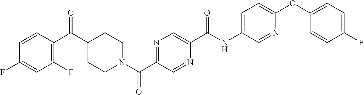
C1(F)=C(C(C2CCN(C(C3=NC=C(C(NC4=CC=C(OC5=CC=C(F)C=C5)N=C4)=O)N=C3)=O)CC2)=O)C=CC(F)=C1
